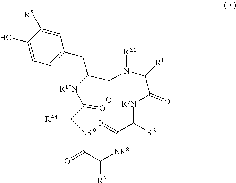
C1(O)=CC=C(CC2C(=O)N([R6A])C([R1])C(=O)[R7N]C([R2])C(=O)[NR8]C([R3])C(=O)[NR9]C([R4A])C(=O)[R10N]2)C=C1[R5]
